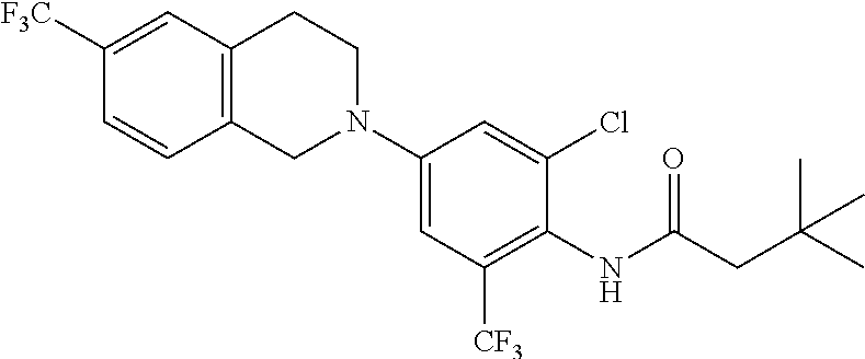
C1([F3C])=CC2=C(C=C1)CN(C1=CC([CF3])=C(NC(CC(C)(C)C)=O)C(Cl)=C1)CC2
